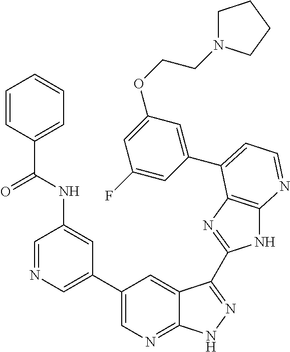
C1(C2=CN=CC(NC(C3=CC=CC=C3)=O)=C2)=CN=C2C(=C1)C(C1=NC3=C(N1)N=CC=C3C1=CC(OCCN3CCCC3)=CC(F)=C1)=NN2
